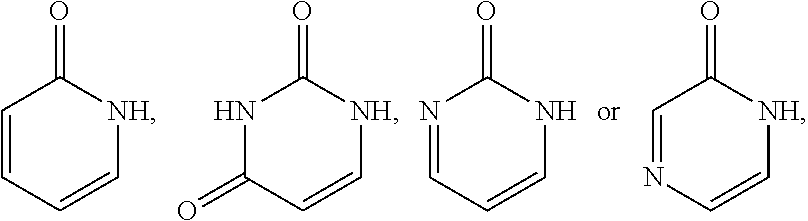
C1=CC=C[NH]C1=O.N1C(=O)C=C[NH]C1=O.N1=CC=CNC1=O.C1=NC=C[NH]C1=O
